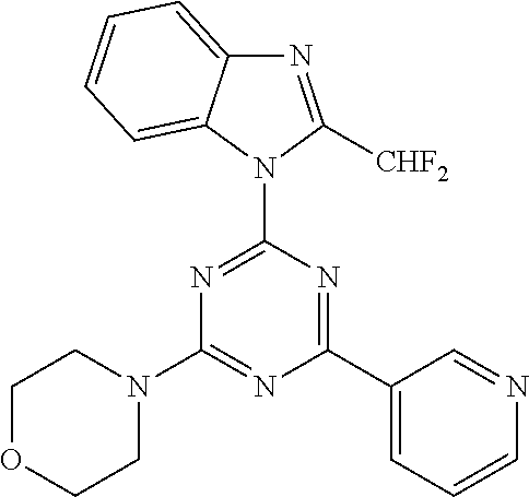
N1=C(N2C([CHF2])=NC3=CC=CC=C23)N=C(C2=CC=CN=C2)N=C1N1CCOCC1
